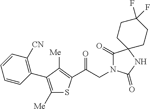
C(CN1C(=O)C2(NC1=O)CCC(F)(F)CC2)(=O)C1=C([Me])C(C2=C([CN])C=CC=C2)=C([Me])S1
